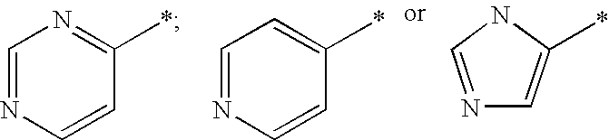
N1=CNC(*)=C1.C1=NC=CC(*)=N1.C1=NC=CC(*)=C1
